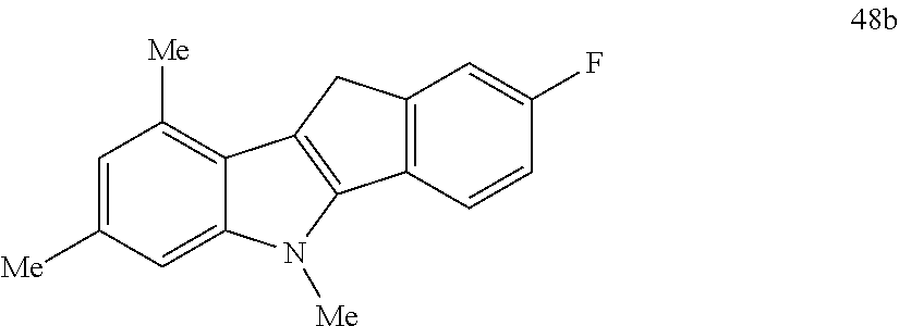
C1=C([Me])C=C2C(=C1[Me])C1=C(N2[Me])C2=C(C1)C=C(F)C=C2
